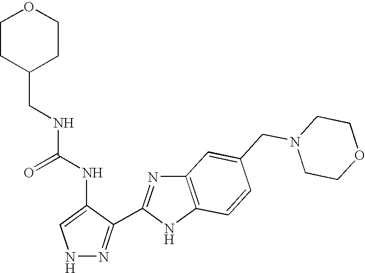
N1N=C(C2=NC3=C(N2)C=CC(CN2CCOCC2)=C3)C(NC(=O)NCC2CCOCC2)=C1
